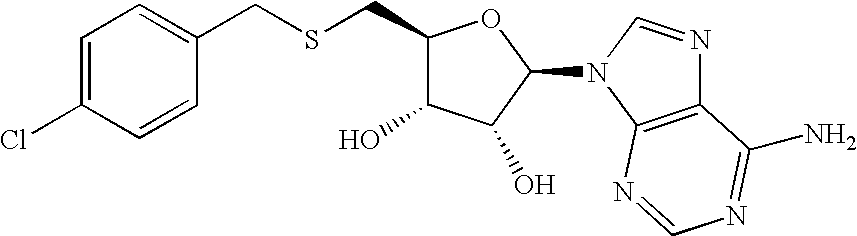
C1=C(Cl)C=CC(CSCC2C(O)C(O)C(N3C4=C(N=C3)C(N)=NC=N4)O2)=C1
